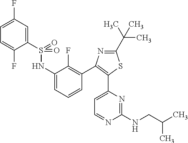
C1(S(=O)(=O)NC2=CC=CC(C3=C(C4=CC=NC(NCC(C)C)=N4)SC(C(C)(C)C)=N3)=C2F)=CC(F)=CC=C1F
